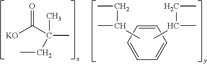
[KO]C(C(C)(C)CC)=O.CCC(C)C.C1=CC=CC=C1.CCC(C)C
